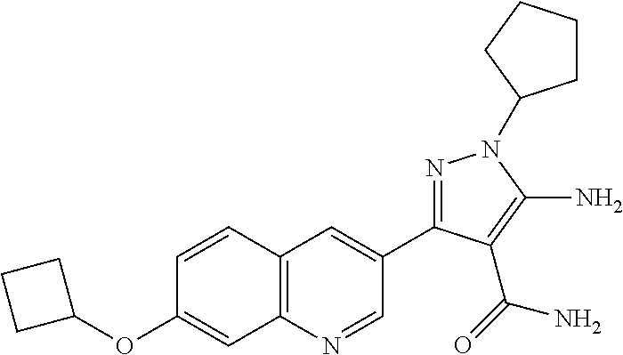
N1=C(C2=CC3=C(N=C2)C=C(OC2CCC2)C=C3)C(C(=O)N)=C(N)N1C1CCCC1
